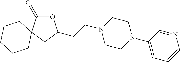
O1C(=O)C2(CC1CCN1CCN(C3=CC=CN=C3)CC1)CCCCC2
